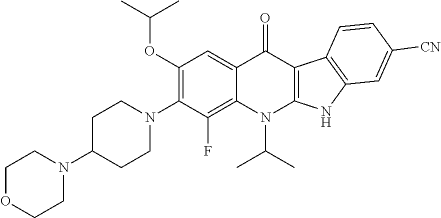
C1(OC(C)C)=C(N2CCC(N3CCOCC3)CC2)C(F)=C2C(=C1)C(=O)C1=C(N2C(C)C)NC2=C1C=CC([CN])=C2
